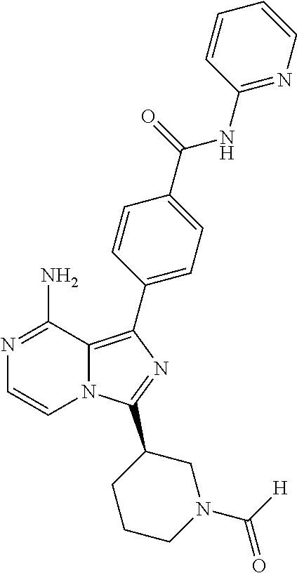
N1=C(N)C2=C(C3=CC=C(C(=O)NC4=NC=CC=C4)C=C3)N=C(C3CCCN(C([H])=O)C3)N2C=C1
